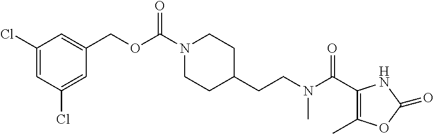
C1=C(Cl)C=C(Cl)C=C1COC(N1CCC(CCN(C(C2=C(C)OC(=O)N2)=O)C)CC1)=O
